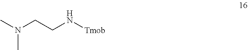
CN(CCN[Tmob])C
